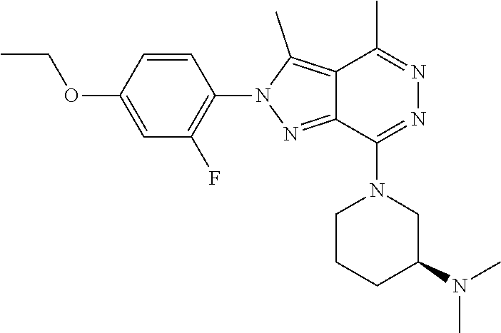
C1=C(OCC)C=CC(N2N=C3C(=C2C)C(C)=NN=C3N2CCCC(N(C)C)C2)=C1F
